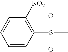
C1=CC(S(=O)(=O)C)=C([NO2])C=C1
